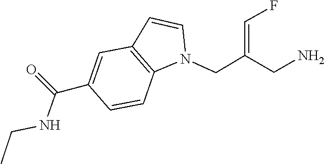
C(NC(C1=CC2=C(N(CC(=CF)CN)C=C2)C=C1)=O)C
